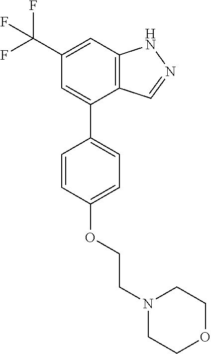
C12=C(C=C(C(F)(F)F)C=C1C1=CC=C(OCCN3CCOCC3)C=C1)NN=C2
